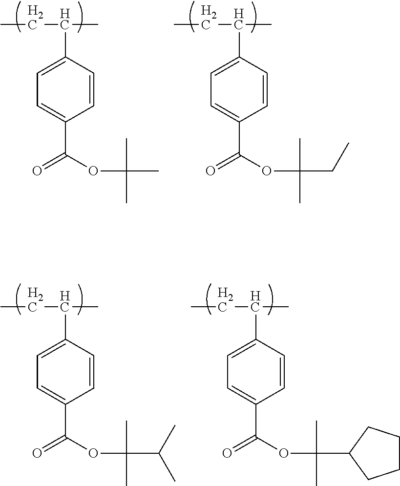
C1=C(C(C)CC)C=CC(C(=O)OC(CC)(C)C)=C1.C1=C(C(C)CC)C=CC(C(=O)OC(C)(C)C)=C1.C1=C(C(C)CC)C=CC(C(=O)OC(C2CCCC2)(C)C)=C1.C1=C(C(C)CC)C=CC(C(=O)OC(C(C)C)(C)C)=C1
